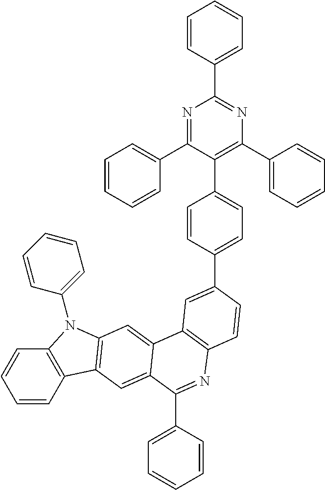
C1=CC2=C(C=C1)N(C1=CC=CC=C1)C1=C2C=C2C(=C1)C1=C(N=C2C2=CC=CC=C2)C=CC(C2=CC=C(C3=C(C4=CC=CC=C4)N=C(C4=CC=CC=C4)N=C3C3=CC=CC=C3)C=C2)=C1
